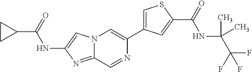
N12C(=NC(NC(C3CC3)=O)=C1)C=NC(C1=CSC(C(=O)NC(C(F)(F)F)(C)C)=C1)=C2
